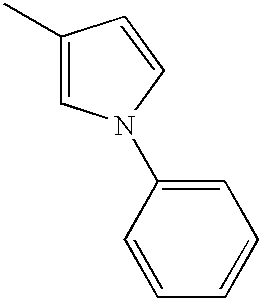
C1(C)=CN(C2=CC=CC=C2)C=C1
